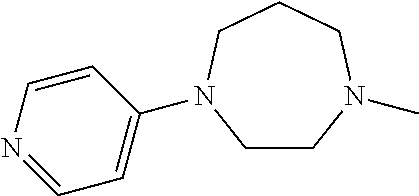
C1CN(C)CCCN1C1=CC=NC=C1
